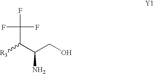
[R3]C(C(CO)N)C(F)(F)F
